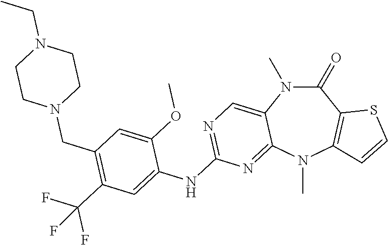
C1(=O)N(C)C2=CN=C(NC3=CC(C(F)(F)F)=C(CN4CCN(CC)CC4)C=C3OC)N=C2N(C)C2=C1SC=C2
